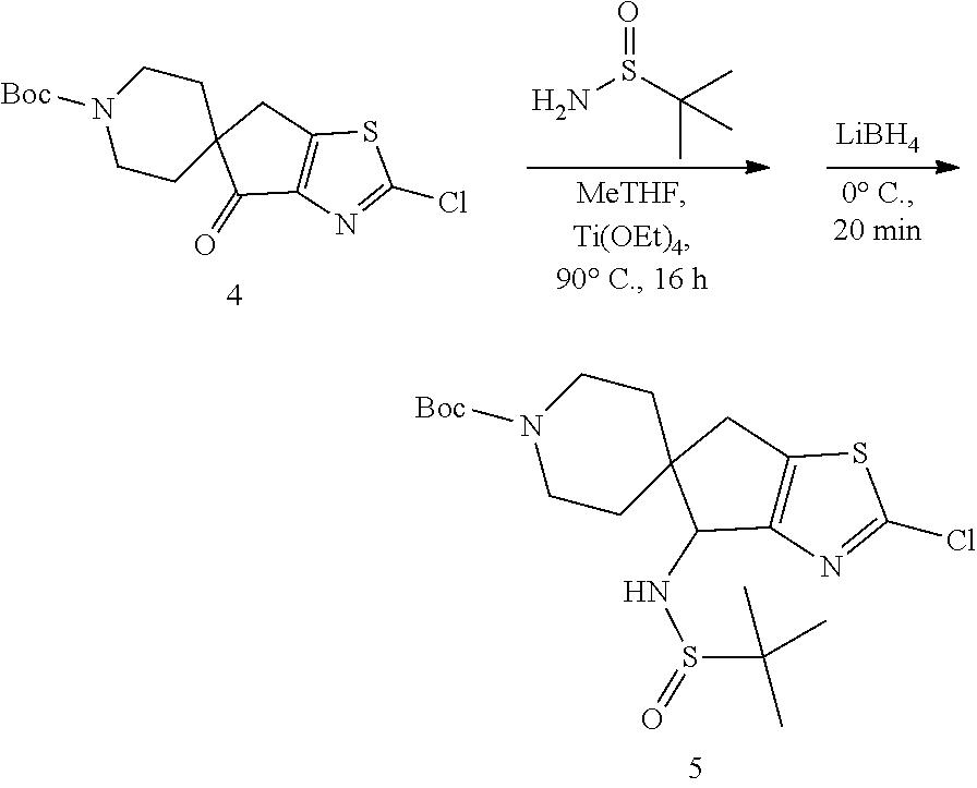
[LiBH4].NS(C(C)(C)C)=O.N1([Boc])CCC2(CC1)C(=O)C1=C(C2)SC(Cl)=N1.N1([Boc])CCC2(CC1)C(NS(C(C)(C)C)=O)C1=C(C2)SC(Cl)=N1
